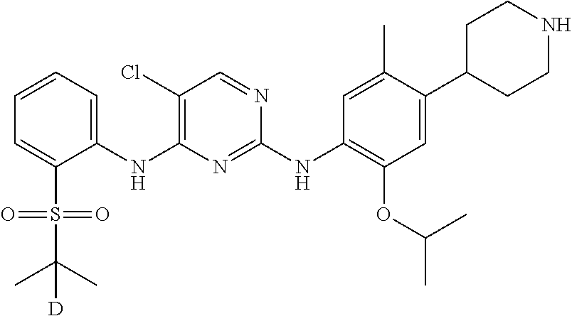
C1(NC2=C(Cl)C=NC(NC3=C(OC(C)C)C=C(C4CCNCC4)C(C)=C3)=N2)=CC=CC=C1S(C(C)(C)[D])(=O)=O
